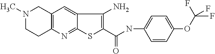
N1(C)CCC2=C(C1)C=C1C(=N2)SC(C(NC2=CC=C(OC(F)(F)F)C=C2)=O)=C1N
